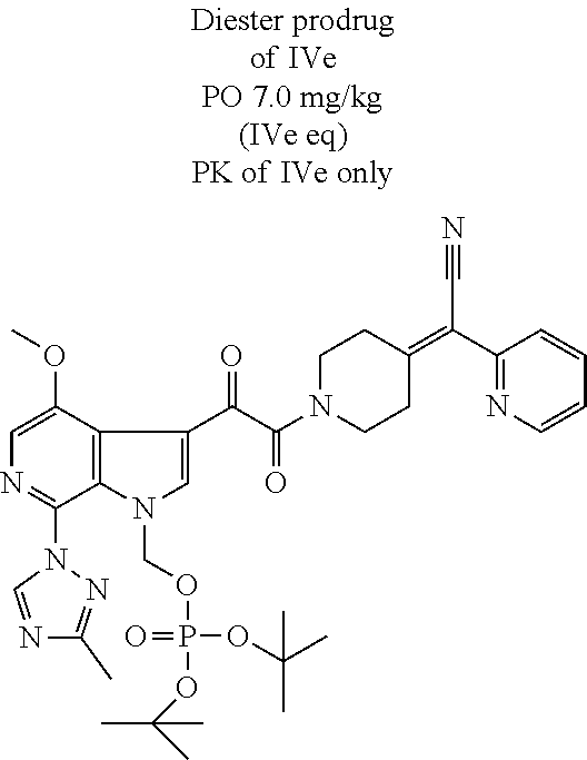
C1=C(OC)C2=C(C(N3C=NC(C)=N3)=N1)N(COP(=O)(OC(C)(C)C)OC(C)(C)C)C=C2C(C(N1CCC(=C(C2=NC=CC=C2)C#N)CC1)=O)=O
